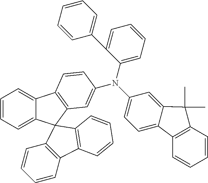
C12=CC=CC=C1C1(C3=C2C=CC(N(C2=CC=CC=C2C2=CC=CC=C2)C2=CC=C4C(=C2)C(C)(C)C2=C4C=CC=C2)=C3)C2=C(C=CC=C2)C2=C1C=CC=C2
